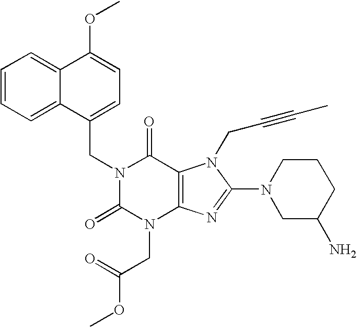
C12=CC=CC=C1C(CN1C(=O)N(CC(OC)=O)C3=C(C1=O)N(CC#CC)C(N1CC(N)CCC1)=N3)=CC=C2OC
